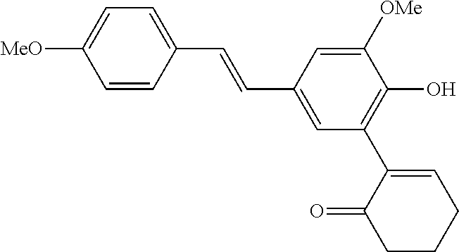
[MeO]C1=CC=C(C=CC2=CC(C3=CCCCC3=O)=C(O)C([OMe])=C2)C=C1
